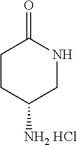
C1CC([NH2 HCl])CNC1=O
